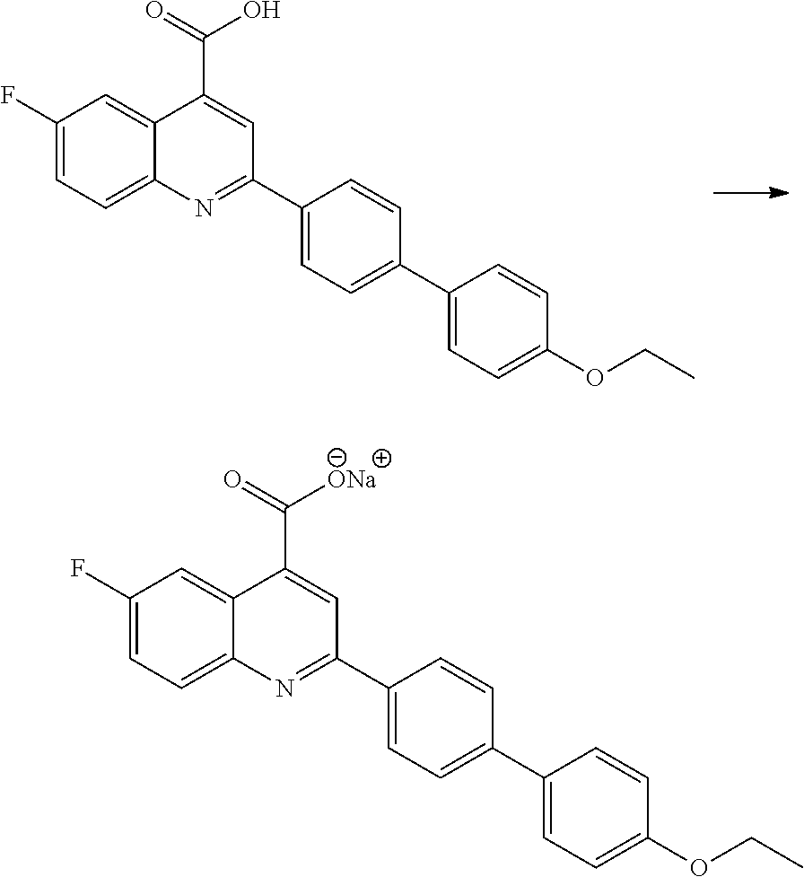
C1(C2=NC3=CC=C(F)C=C3C(C(=O)[ONa])=C2)=CC=C(C2=CC=C(OCC)C=C2)C=C1.C1(C2=NC3=CC=C(F)C=C3C(C(=O)O)=C2)=CC=C(C2=CC=C(OCC)C=C2)C=C1
